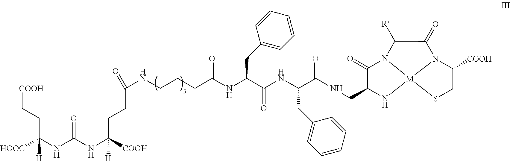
[HOOC]C(NC(NC([COOH])(CCC(NCCCC(NC(C(NC(C(=O)NCC1C(=O)N2[M]3(N1)SCC([COOH])N3C(=O)C2[R])CC1=CC=CC=C1)=O)CC1=CC=CC=C1)=O)=O)[H])=O)(CC[COOH])[H]
